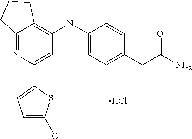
C12=NC(C3=CC=C(Cl)S3)=CC(NC3=CC=C(CC(N)=O)C=C3)=C1CCC2.Cl
